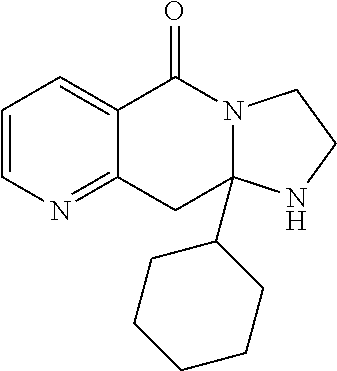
C1=CN=C2C(=C1)C(=O)N1CCNC1(C1CCCCC1)C2
